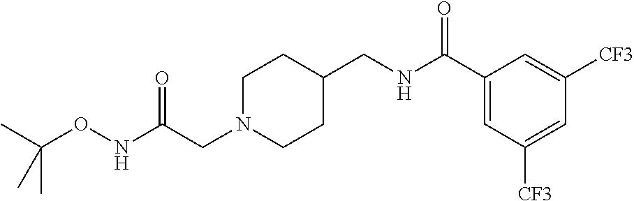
C1N(CC(NOC(C)(C)C)=O)CCC(CNC(C2=CC([CF3])=CC([CF3])=C2)=O)C1
